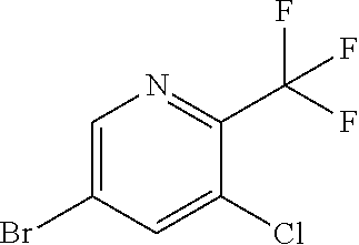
BrC1=CN=C(C(F)(F)F)C(Cl)=C1
